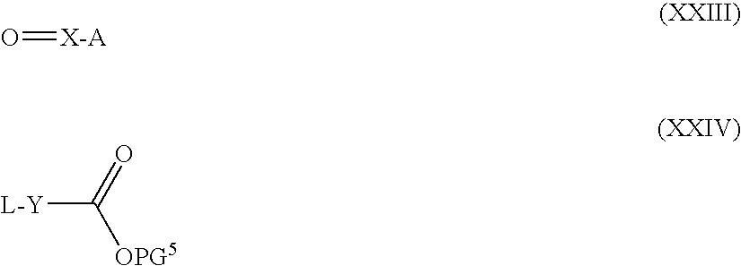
O=[X-A].[L-Y]C(=O)[OPG5]
